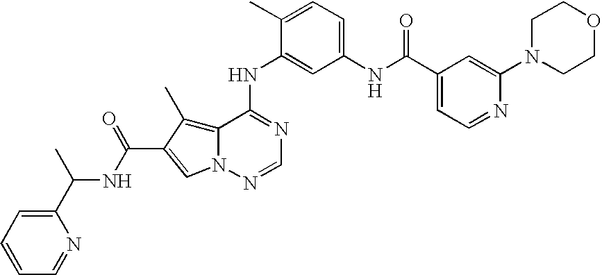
C1=CC=NC(C(C)NC(=O)C2=CN3C(=C2C)C(NC2=CC(NC(C4=CC=NC(N5CCOCC5)=C4)=O)=CC=C2C)=NC=N3)=C1
